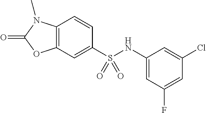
C1=CC2=C(C=C1S(NC1=CC(F)=CC(Cl)=C1)(=O)=O)OC(=O)N2C
